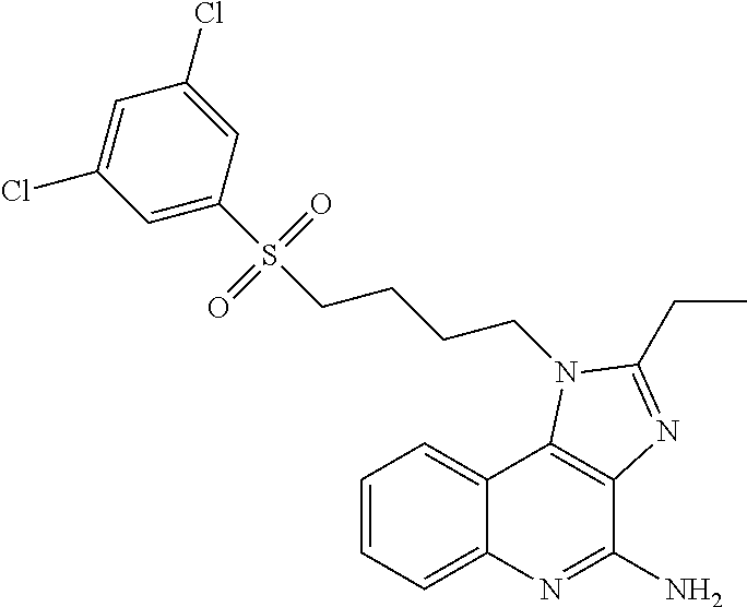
C1=CC=C2C(=C1)C1=C(C(N)=N2)N=C(CC)N1CCCCS(C1=CC(Cl)=CC(Cl)=C1)(=O)=O
